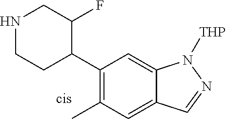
C1(C2C(F)CNCC2)=C(C)C=C2C(=C1)N([THP])N=C2
